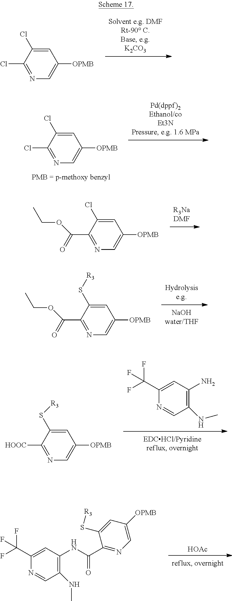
C1=C(Cl)C(Cl)=NC=C1[OPMB].C1=C(Cl)C(Cl)=NC=C1[OPMB].C1=C(Cl)C(C(OCC)=O)=NC=C1[OPMB].C1=C(S[R3])C(C(OCC)=O)=NC=C1[OPMB].N1=CC(NC)=C(N)C=C1C(F)(F)F.C1=C(S[R3])C([HOOC])=NC=C1[OPMB].[HOAc].N1=CC(NC)=C(NC(=O)C2=NC=C([OPMB])C=C2S[R3])C=C1C(F)(F)F
